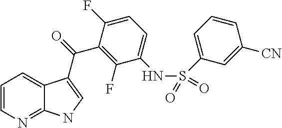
C12=NC=CC=C1C(C(=O)C1=C(F)C(NS(C3=CC=CC([CN])=C3)(=O)=O)=CC=C1F)=CN2
